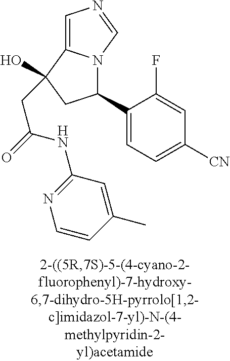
C1(C2=CC=C([CN])C=C2F)N2C(=CN=C2)C(O)(CC(=O)NC2=NC=CC(C)=C2)C1
